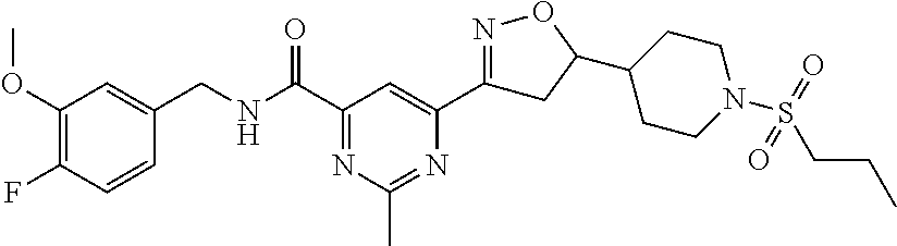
C1(OC)=C(F)C=CC(CNC(C2=NC(C)=NC(C3=NOC(C4CCN(S(CCC)(=O)=O)CC4)C3)=C2)=O)=C1
